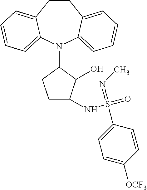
C1CC2=CC=CC=C2N(C2C(O)C(NS(=O)(=NC)C3=CC=C([OCF3])C=C3)CC2)C2=CC=CC=C12
